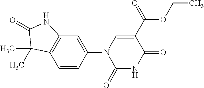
C1=C(N2C(=O)NC(=O)C(C(=O)OCC)=C2)C=CC2=C1NC(=O)C2(C)C
